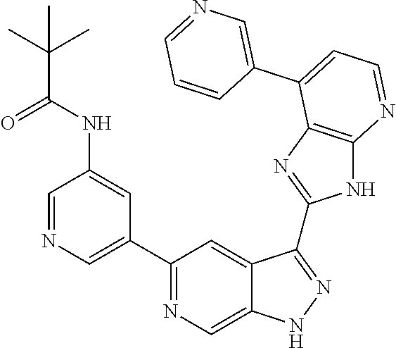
C1=NC=C(C2=NC=C3C(=C2)C(C2=NC4=C(N2)N=CC=C4C2=CN=CC=C2)=NN3)C=C1NC(C(C)(C)C)=O
